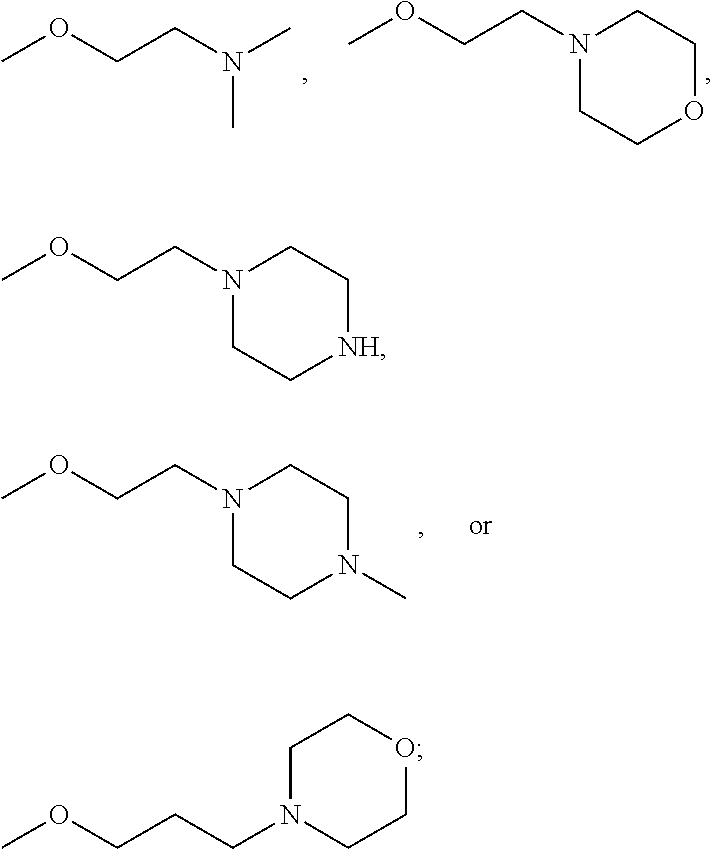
COCCN(C)C.COCCN1CCOCC1.COCCN1CCN(C)CC1.COCCN1CC[NH]CC1.O(CCCN1CCOCC1)C
